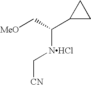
[NHCl](C(C[MeO])C1CC1)C[CN]
